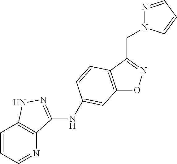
C12=C(C(CN3N=CC=C3)=NO1)C=CC(NC1=NNC3=C1N=CC=C3)=C2
